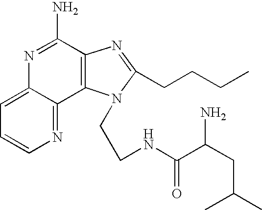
C12=CC=CN=C1C1=C(C(N)=N2)N=C(CCCC)N1CCNC(C(CC(C)C)N)=O
